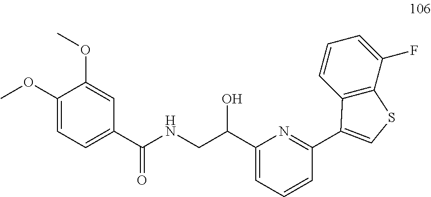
C1(OC)=CC=C(C(NCC(C2=CC=CC(C3=CSC4=C3C=CC=C4F)=N2)O)=O)C=C1OC
